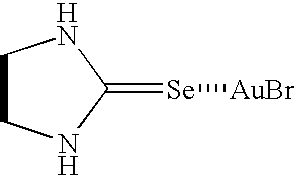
C1(=[Se][AuBr])NCCN1
